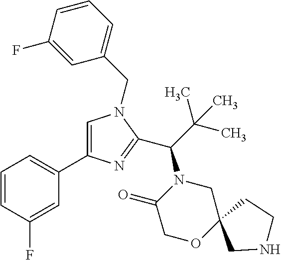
C1=C(C2=CC=CC(F)=C2)N=C(C(N2CC3(OCC2=O)CNCC3)C(C)(C)C)N1CC1=CC=CC(F)=C1
